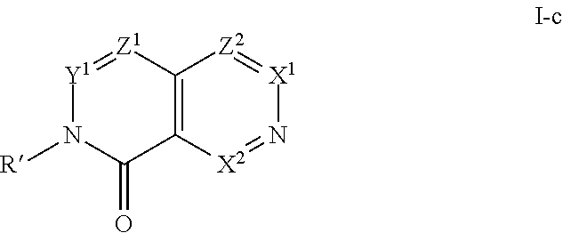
C12=C([X2]=N[X1]=[Z2]1)C(=O)N([R])[Y1]=[Z1]2
